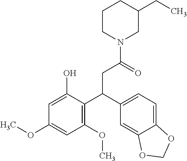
C1CN(C(=O)CC(C2=C(OC)C=C(OC)C=C2O)C2=CC=C3C(=C2)OCO3)CC(CC)C1
